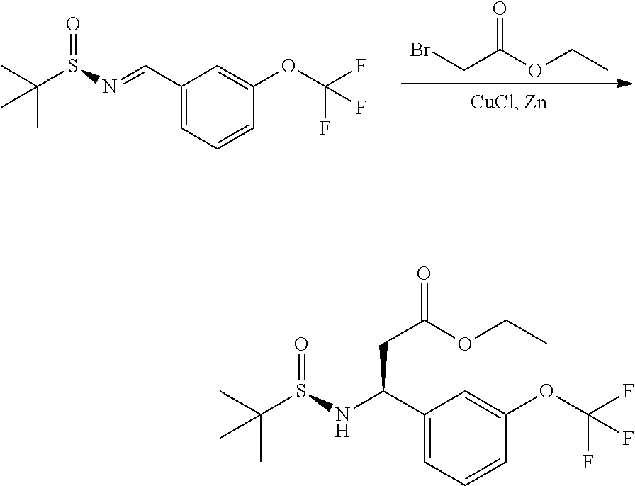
C1(C(NS(=O)C(C)(C)C)CC(=O)OCC)=CC=CC(OC(F)(F)F)=C1.C1(C=NS(=O)C(C)(C)C)=CC=CC(OC(F)(F)F)=C1.O=C(OCC)CBr
